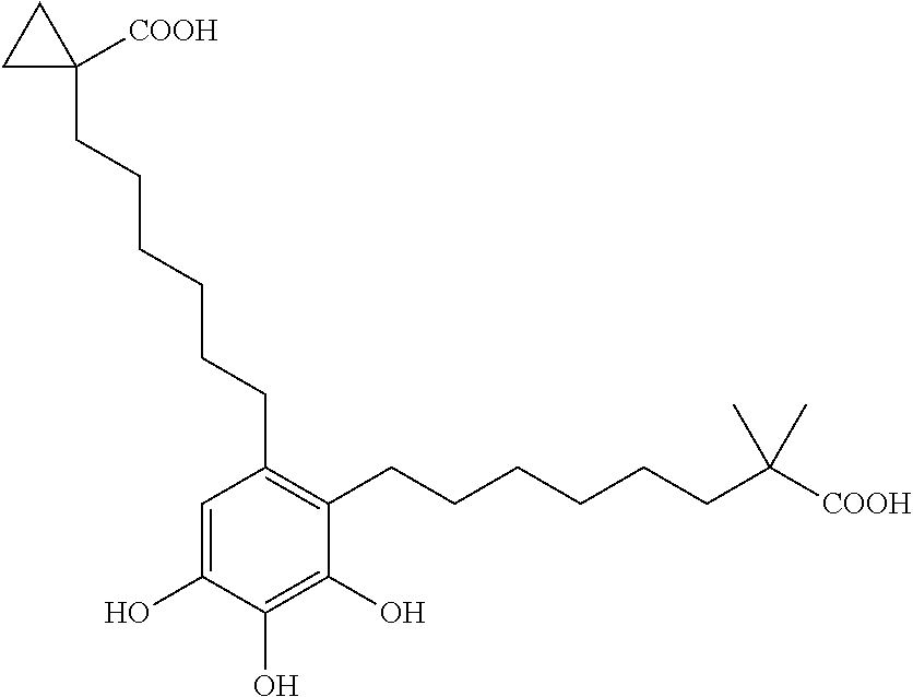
C1=C(O)C(O)=C(O)C(CCCCCCC([COOH])(C)C)=C1CCCCCCC1([COOH])CC1
